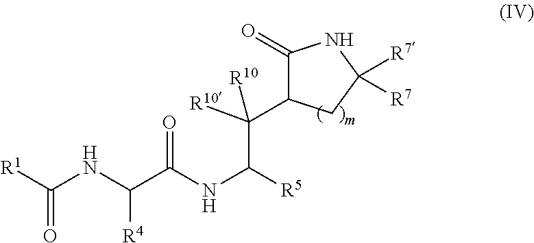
[R1]C(NC(C(NC([R5])C([R10])(C1C(=O)NC([R7])([R7])C1)[R10])=O)[R4])=O
